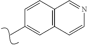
C1=CC2=C(C=C1C)C=CN=C2
